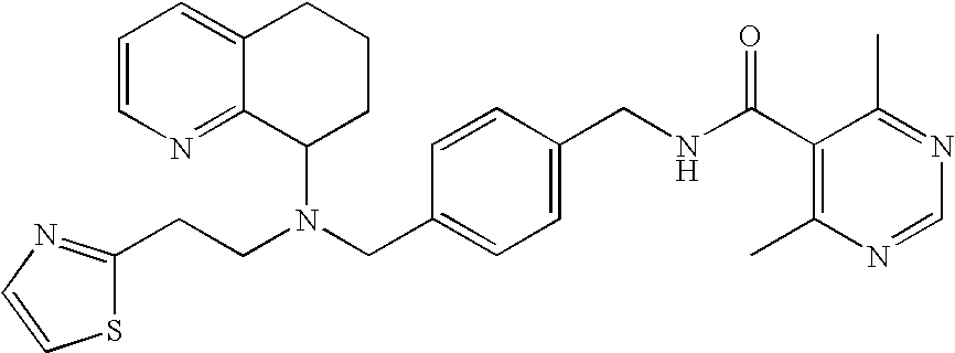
N(CC1=CC=C(CNC(C2=C(C)N=CN=C2C)=O)C=C1)(C1CCCC2=CC=CN=C12)CCC1=NC=CS1
